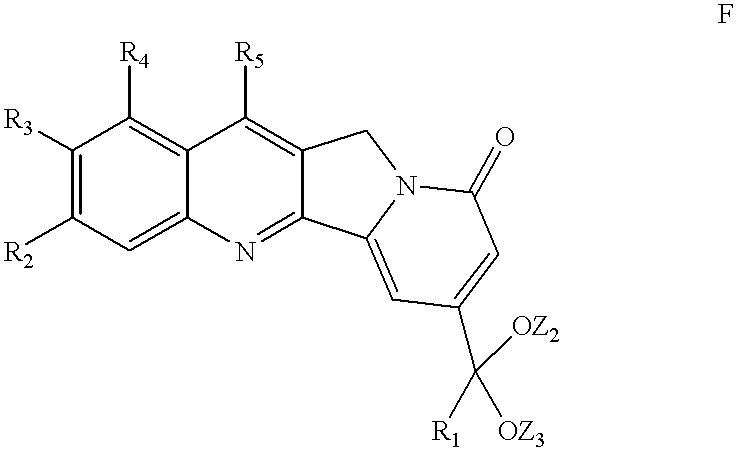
[R3]C1=C([R2])C=C2C(=C1[R4])C([R5])=C1C(=N2)C2=CC(C([R1])([OZ3])[OZ2])=CC(=O)N2C1
